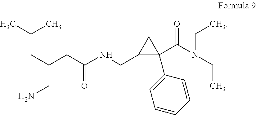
C(CN)(CC(C)C)CC(=O)NCC1C(C(N(CC)CC)=O)(C2=CC=CC=C2)C1
